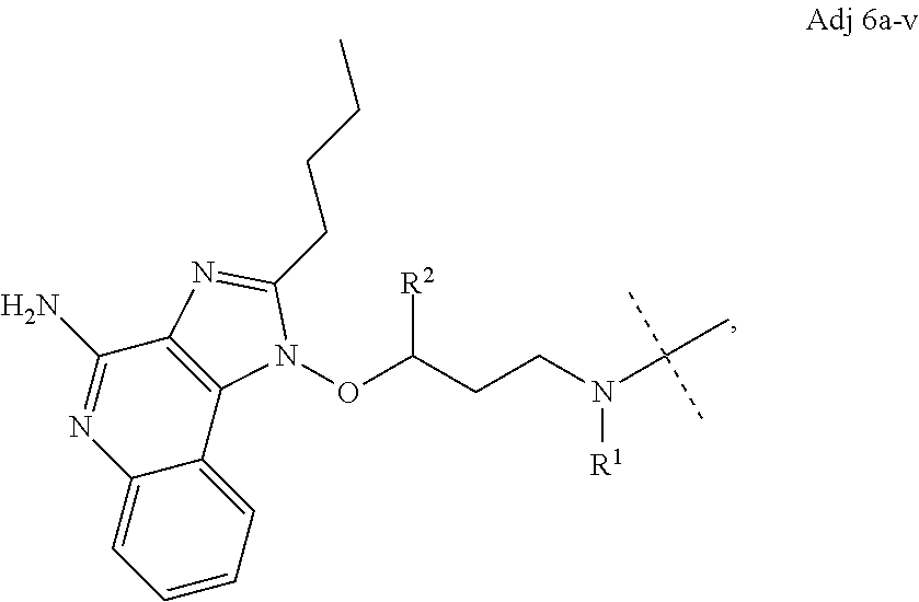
N1=C(N)C2=C(C3=CC=CC=C13)N(OC(CCN(C(C)(C)C)[R1])[R2])C(CCCC)=N2
